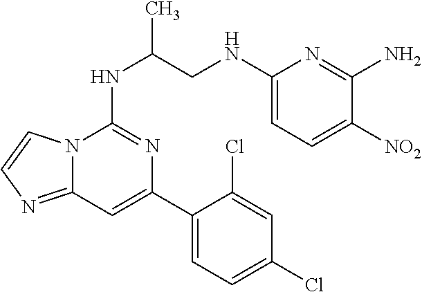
C1=C(C2=CC3=NC=CN3C(NC(CNC3=CC=C([NO2])C(N)=N3)C)=N2)C(Cl)=CC(Cl)=C1
